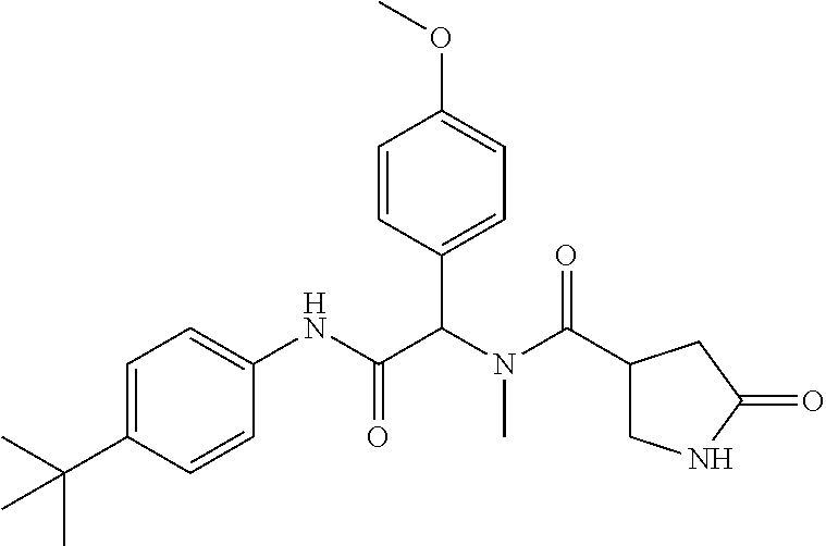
C1=C(C(C)(C)C)C=CC(NC(C(N(C(=O)C2CNC(=O)C2)C)C2=CC=C(OC)C=C2)=O)=C1
